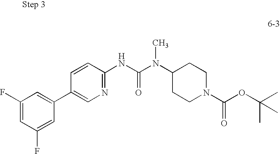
C1(C2=CC(F)=CC(F)=C2)=CN=C(NC(N(C2CCN(C(OC(C)(C)C)=O)CC2)C)=O)C=C1
